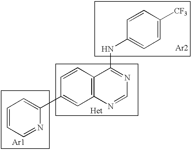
C1=CC=NC(C2=CC3=C(C=C2)C(NC2=CC=C([CF3])C=C2)=NC=N3)=C1.[Ar1].[Ar2]
